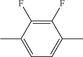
CC1=CC=C(C)C(F)=C1F
